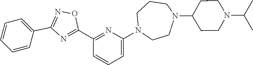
C1(C2=NC(C3=CC=CC=C3)=NO2)=NC(N2CCN(C3CCN(C(C)C)CC3)CCC2)=CC=C1
